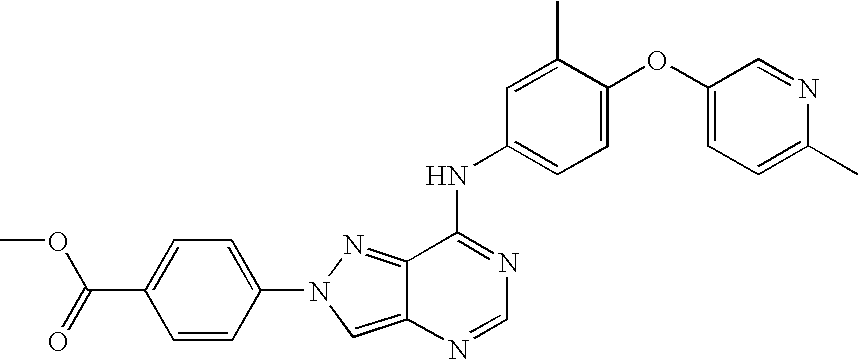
C1(C(OC)=O)=CC=C(N2N=C3C(NC4=CC=C(OC5=CC=C(C)N=C5)C(C)=C4)=NC=NC3=C2)C=C1
